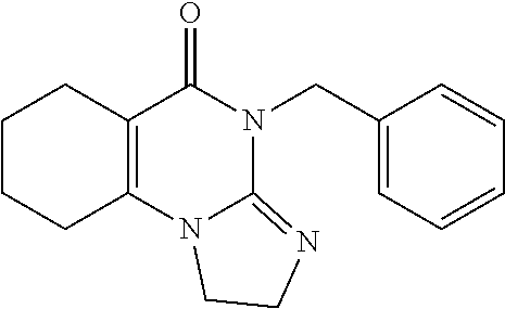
C1CCC2=C(C1)C(=O)N(CC1=CC=CC=C1)C1=NCCN21
